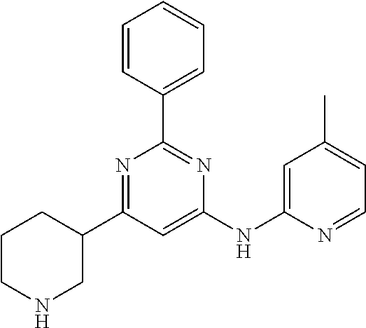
N1=C(C2CCCNC2)C=C(NC2=CC(C)=CC=N2)N=C1C1=CC=CC=C1
